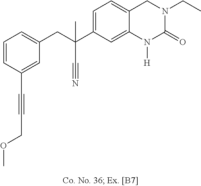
C(C1=CC=C2C(=C1)N([H])C(=O)N(CC)C2)(CC1=CC=CC(C#CCOC)=C1)(C)C#N
